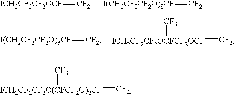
[ICH2CF2CF2OCF]=[CF2].[I(CH2CF2CF2O)8CF]=[CF2].[I(CH2CF2CF2O)3CF]=[CF2].[ICH2CF2CF2OCFCF2OCF](=[CF2])[CF3].[ICH2CF2CF2O(CFCF2O)2CF](=[CF2])[CF3]
